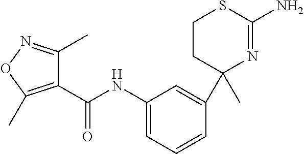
C1(NC(C2=C(C)ON=C2C)=O)=CC=CC(C2(C)N=C(N)SCC2)=C1
